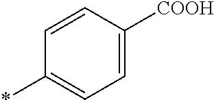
C1=C([COOH])C=CC(*)=C1
